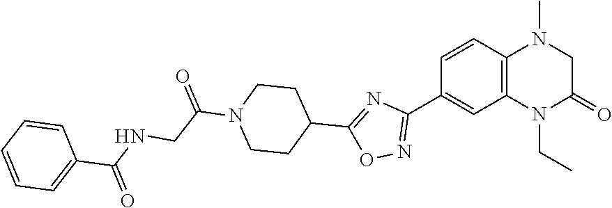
C1=CC(C2=NOC(C3CCN(C(CNC(=O)C4=CC=CC=C4)=O)CC3)=N2)=CC2=C1N(C)CC(=O)N2CC
